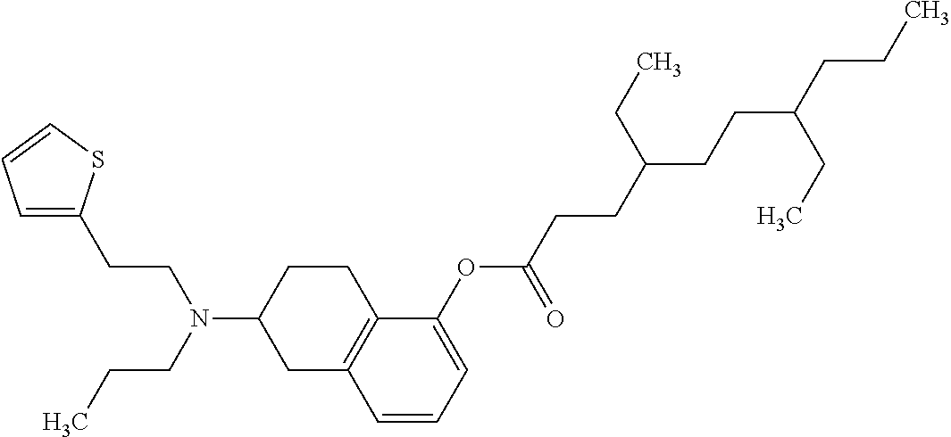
C1(OC(CCC(CCC(CCC)CC)CC)=O)=CC=CC2=C1CCC(N(CCC)CCC1=CC=CS1)C2
